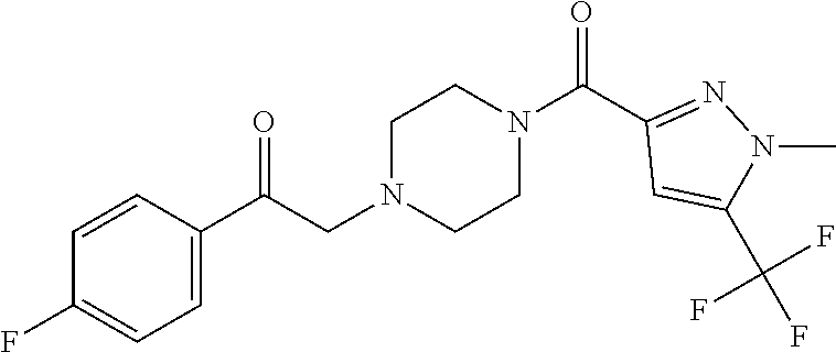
C1=CC(C(CN2CCN(C(C3=NN(C)C(C(F)(F)F)=C3)=O)CC2)=O)=CC=C1F
